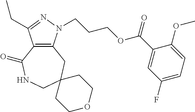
C12=C(N(CCCOC(C3=CC(F)=CC=C3OC)=O)N=C1CC)CC1(CNC2=O)CCOCC1
